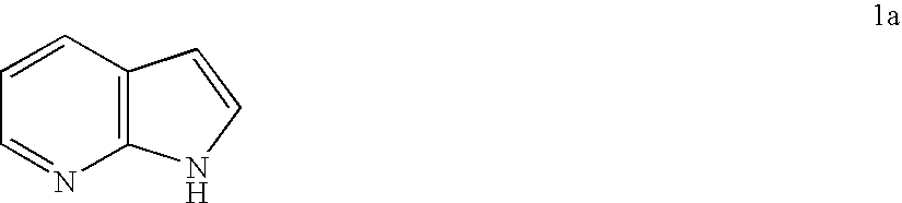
C12=C(C=CC=N1)C=CN2
